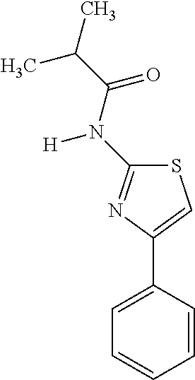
C1=CC(C2=CSC(N(C(C(C)C)=O)[H])=N2)=CC=C1
